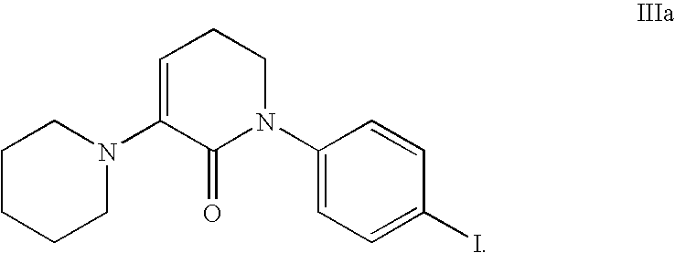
C1CCCN(C2=CCCN(C3=CC=C(I)C=C3)C2=O)C1
